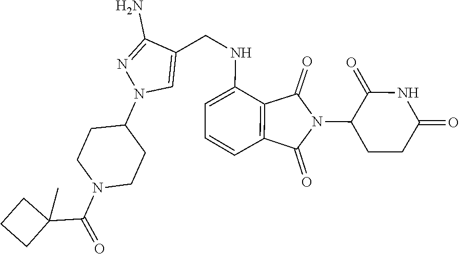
C1=CC=C(NCC2=CN(C3CCN(C(C4(C)CCC4)=O)CC3)N=C2N)C2=C1C(=O)N(C1C(=O)NC(=O)CC1)C2=O
